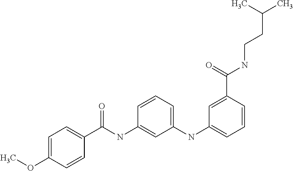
C1=C(OC)C=CC(C(NC2=CC(NC3=CC=CC(C(NCCC(C)C)=O)=C3)=CC=C2)=O)=C1
